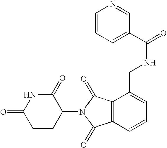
N1C(=O)CCC(N2C(=O)C3=C(C2=O)C(CNC(C2=CC=CN=C2)=O)=CC=C3)C1=O
